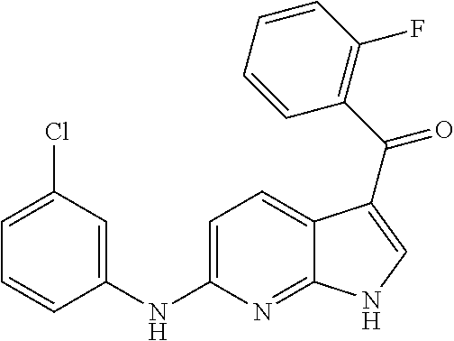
C1=C(NC2=CC(Cl)=CC=C2)N=C2C(=C1)C(C(C1=C(F)C=CC=C1)=O)=CN2
